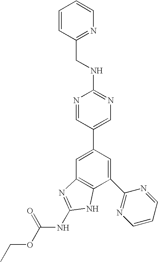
N1=CC(C2=CC3=C(C(C4=NC=CC=N4)=C2)NC(NC(OCC)=O)=N3)=CN=C1NCC1=NC=CC=C1
